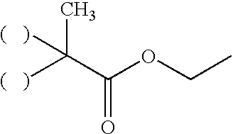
CC(C(OCC)=O)([(   )])[(   )]
